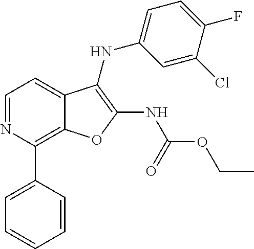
C12=C(C3=CC=CC=C3)N=CC=C1C(NC1=CC=C(F)C(Cl)=C1)=C(NC(OCC)=O)O2
